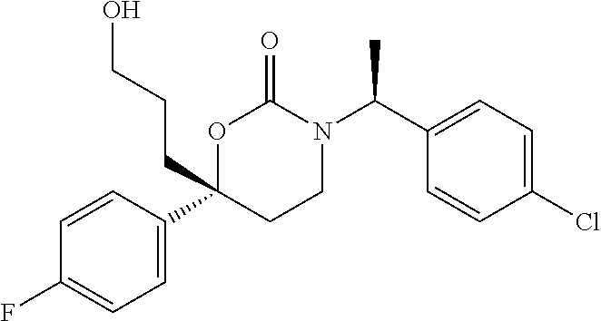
C1(C(N2C(=O)OC(C3=CC=C(F)C=C3)(CCCO)CC2)C)=CC=C(Cl)C=C1
